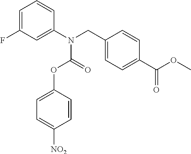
C1=C(F)C=C(N(CC2=CC=C(C(OC)=O)C=C2)C(OC2=CC=C([NO2])C=C2)=O)C=C1
